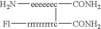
[eeeeeec]([CONH2])(N)[rrrrrrrrrc]([CONH2])[Fl]
